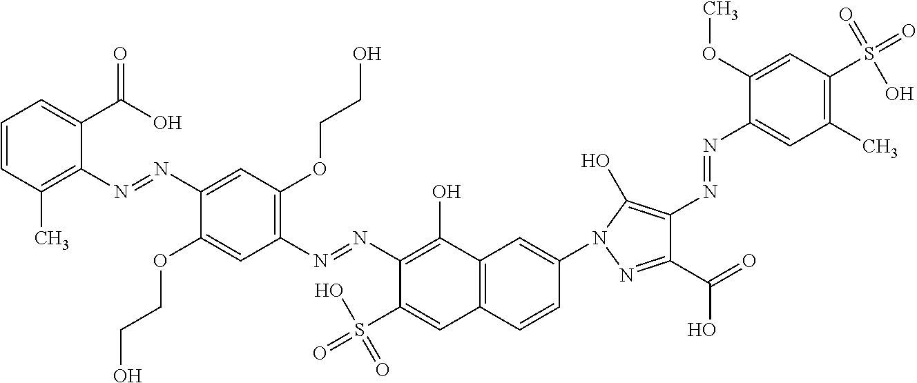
C12=C(C=CC(N3C(O)=C(N=NC4=CC(C)=C(S(=O)(=O)O)C=C4OC)C(C(O)=O)=N3)=C1)C=C(S(=O)(O)=O)C(N=NC1=C(OCCO)C=C(N=NC3=C(C)C=CC=C3C(=O)O)C(OCCO)=C1)=C2O
